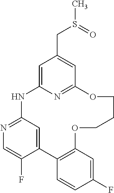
C1=C2N=C(C=C1CS(=O)C)OCCCOC1=C(C3=CC(=NC=C3F)N2)C=CC(F)=C1
